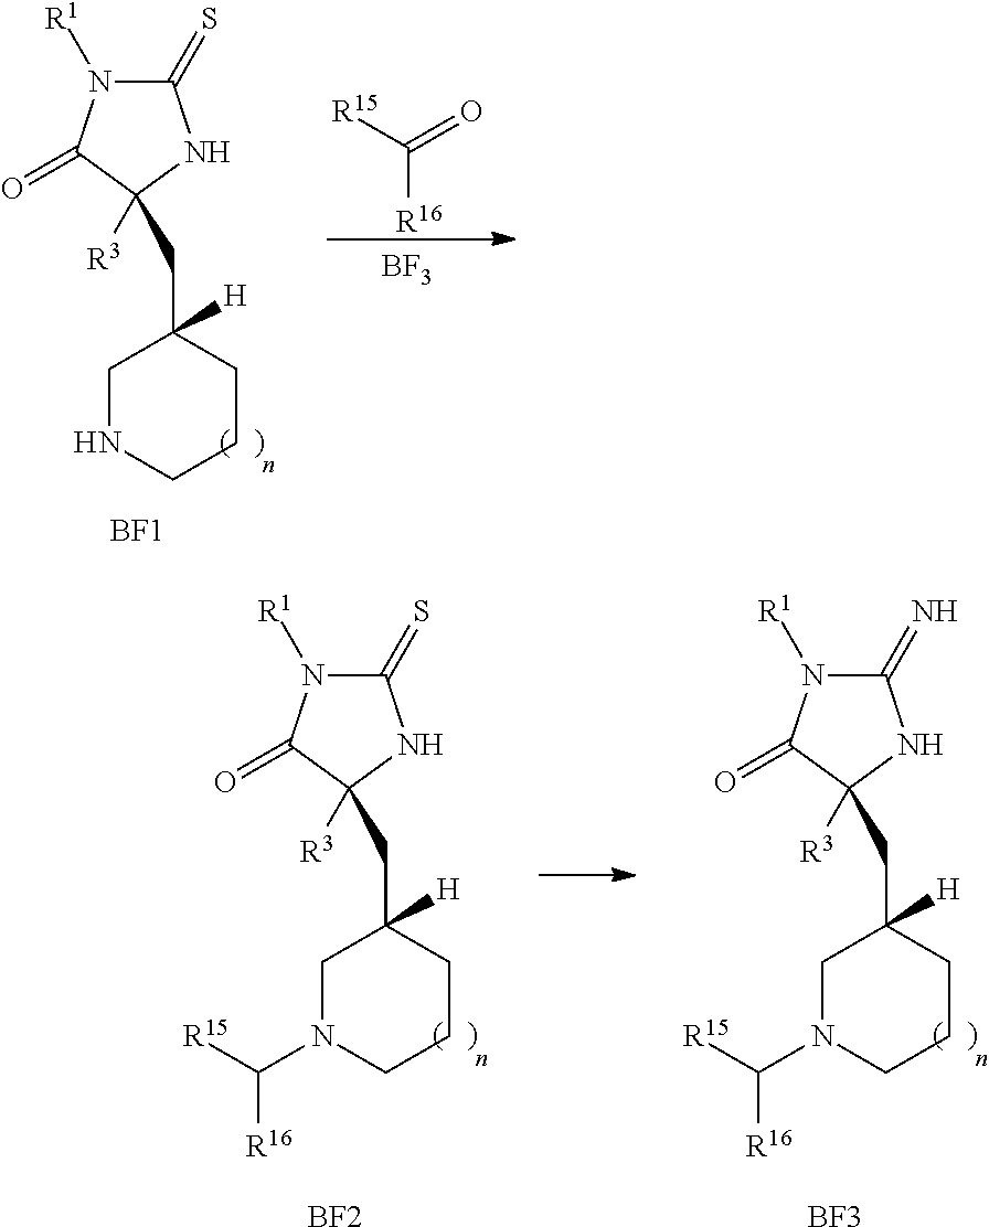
C1(=S)N([R1])C(=O)C([R3])(CC2([H])CNCCC2)N1.[BF1].C([R16])([R15])=O.[BF3].C1(=S)N([R1])C(=O)C([R3])(CC2([H])CN(C([R15])[R16])CCC2)N1.C1(=N)N([R1])C(=O)C([R3])(CC2([H])CN(C([R15])[R16])CCC2)N1.[BF2].[BF3]
